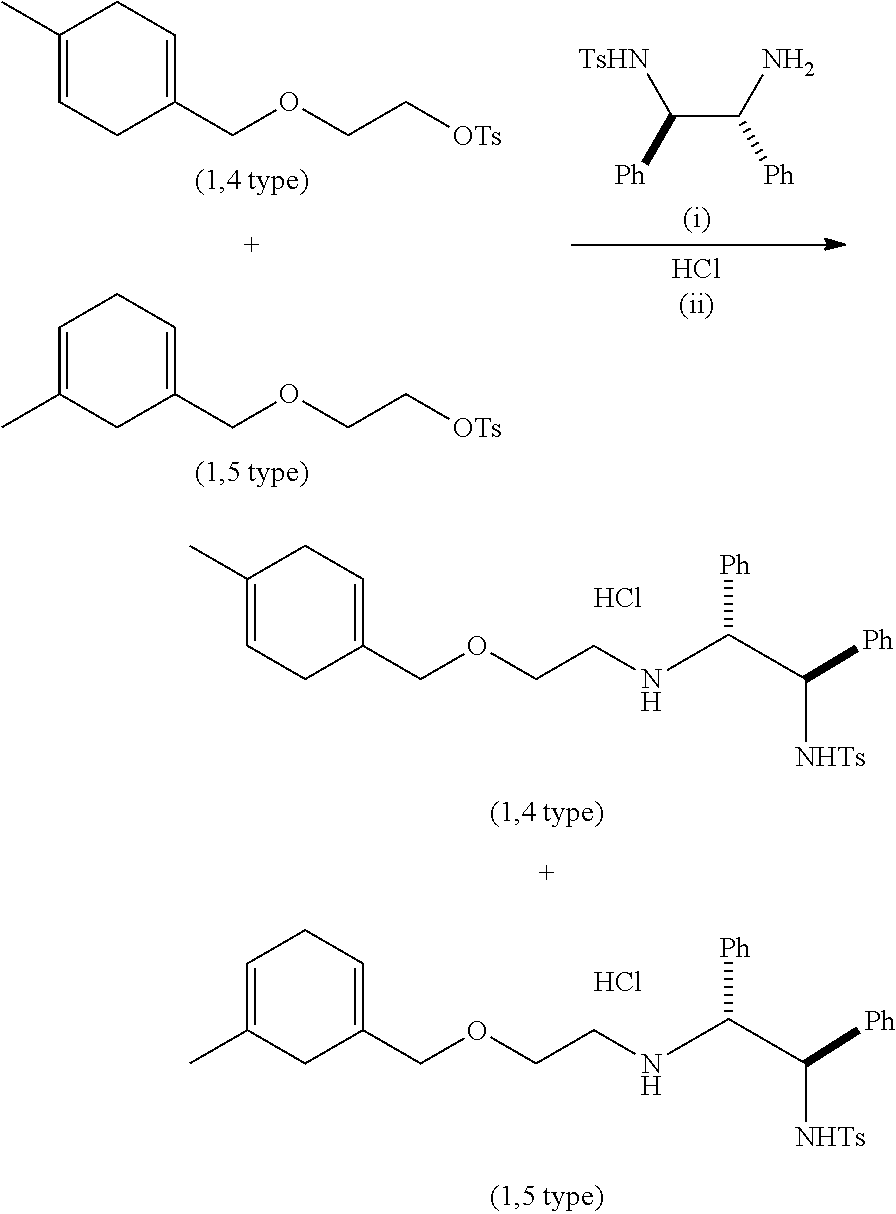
C(C(N)[Ph])([Ph])[TsHN].C1=C(C)CC(COCC[OTs])=CC1.C1(C)=CCC(COCC[OTs])=CC1.C1(C)=CCC(COCCNC(C([Ph])[NHTs])[Ph])=CC1.Cl.C1=C(C)CC(COCCNC(C([Ph])[NHTs])[Ph])=CC1.Cl
